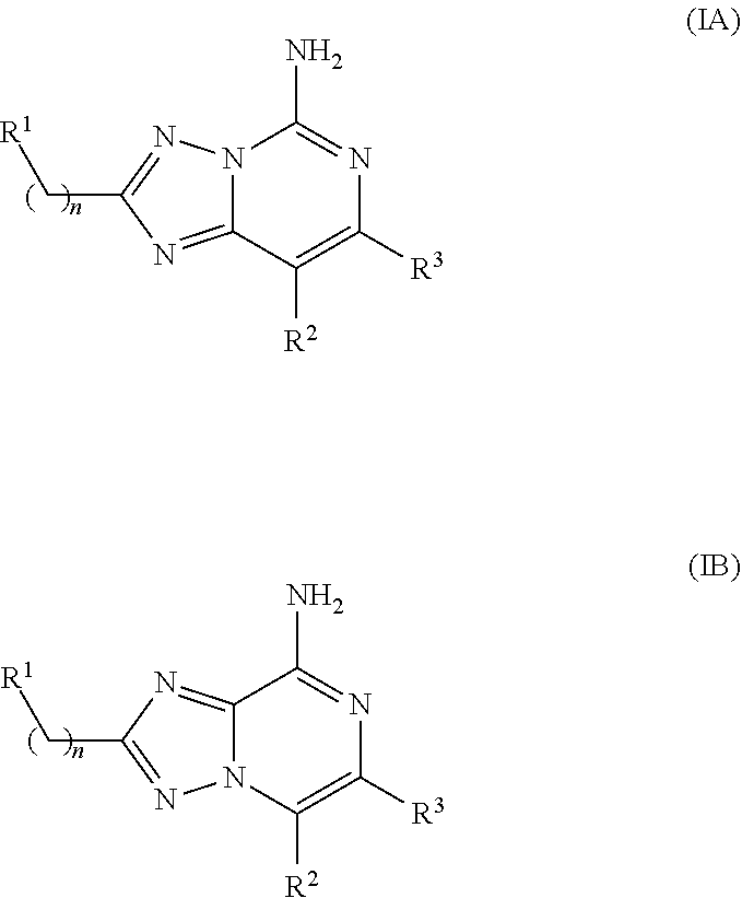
C1([R2])=C([R3])N=C(N)C2=NC(C[R1])=NN12.C12=NC(C[R1])=NN1C(N)=NC([R3])=C2[R2]
